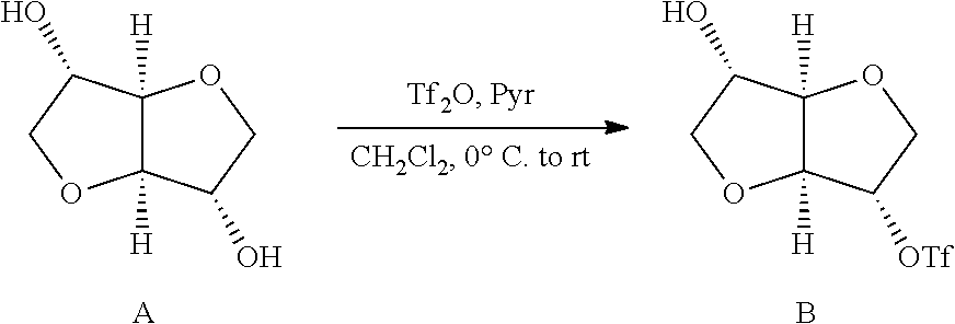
C12([H])C([H])(C(O)CO1)OCC2O.[A].C12([H])C([H])(C(O)CO1)OCC2[OTf].B
